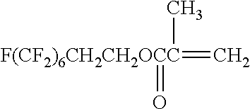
[F(CF2)6CH2CH2OCC](=C)(=O)C
